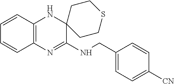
C1=CC2=C(C=C1)N=C(NCC1=CC=C([CN])C=C1)C1(N2)CCSCC1
